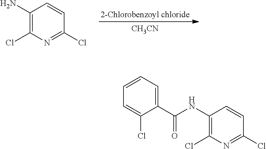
C1(N)=C(Cl)N=C(Cl)C=C1.[CH3CN].C1(NC(C2=CC=CC=C2Cl)=O)=C(Cl)N=C(Cl)C=C1
